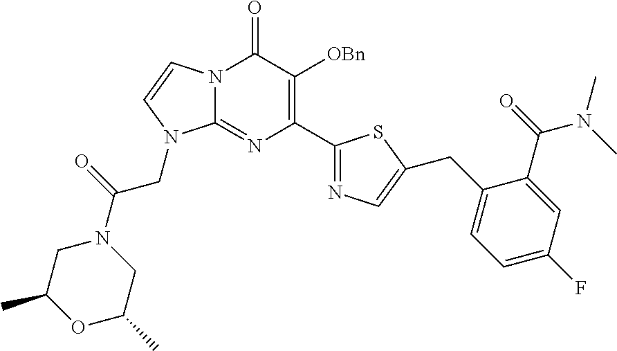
N12C(=NC(C3=NC=C(CC4=CC=C(F)C=C4C(N(C)C)=O)S3)=C([OBn])C1=O)N(CC(=O)N1CC(C)OC(C)C1)C=C2
